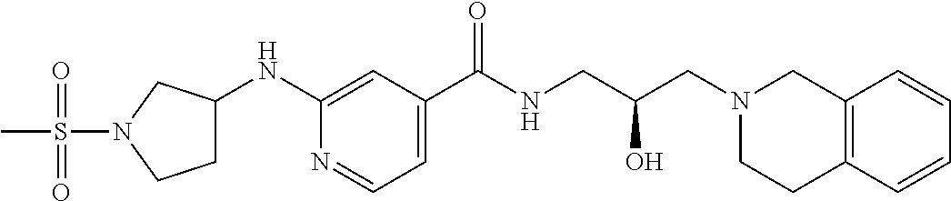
N1=CC=C(C(NCC(CN2CC3=C(CC2)C=CC=C3)O)=O)C=C1NC1CCN(S(C)(=O)=O)C1
